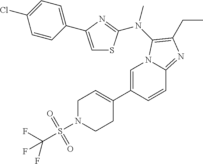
C1=C(C2=CCN(S(C(F)(F)F)(=O)=O)CC2)C=CC2=NC(CC)=C(N(C)C3=NC(C4=CC=C(Cl)C=C4)=CS3)N12
